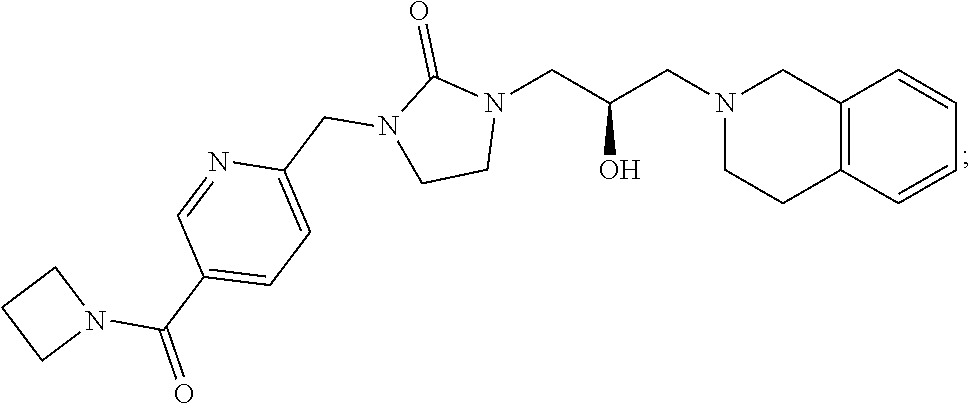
C12=C(C=CC=C1)CCN(CC(CN1C(=O)N(CC3=CC=C(C(N4CCC4)=O)C=N3)CC1)O)C2
